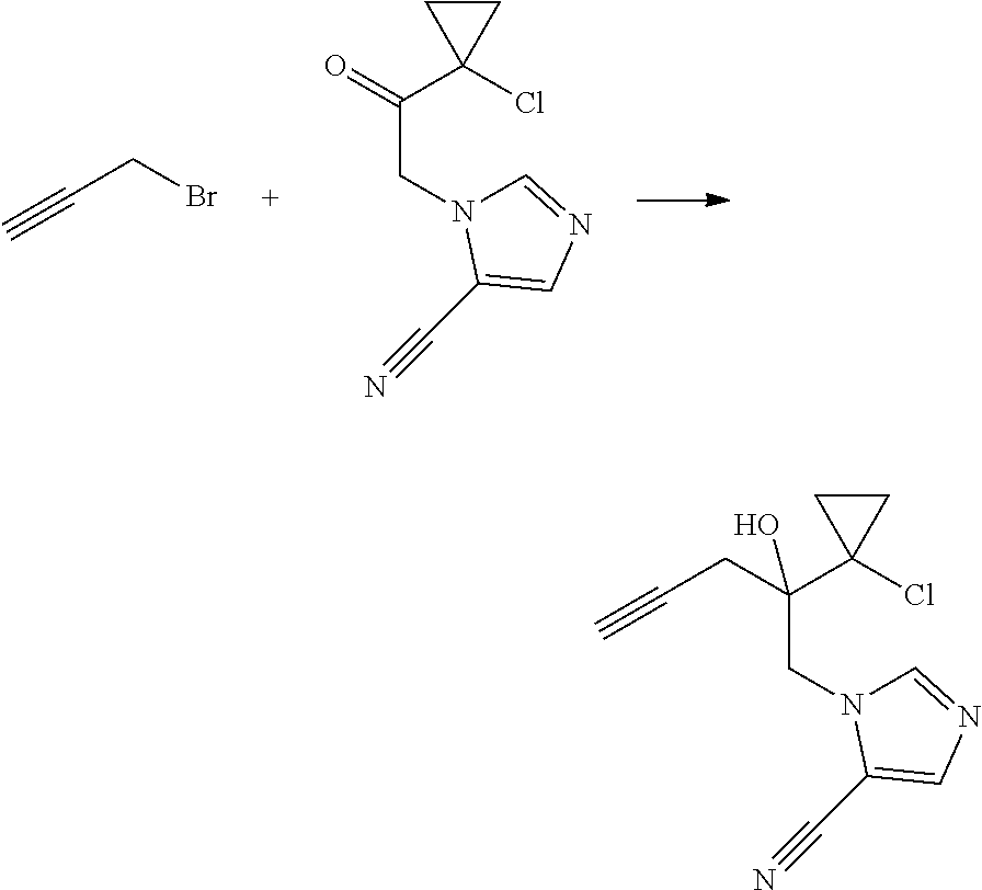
C#CCBr.O=C(CN1C=NC=C1C#N)C1(Cl)CC1.C(C(CN1C=NC=C1C#N)(C1(Cl)CC1)O)C#C
